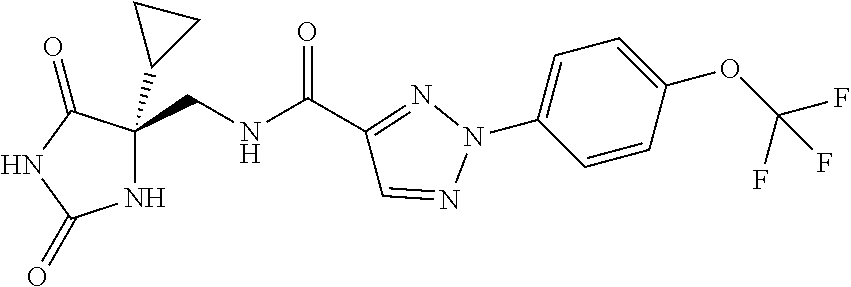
N1C(CNC(C2=NN(C3=CC=C(OC(F)(F)F)C=C3)N=C2)=O)(C2CC2)C(=O)NC1=O
